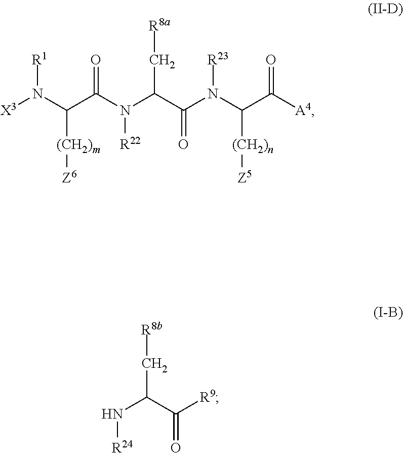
[R1]N([X3])C(C(N([R22])C(C(=O)N([R23])C(C([A4])=O)[(CH2)n][Z5])C[R8a])=O)[(CH2)m][Z6].N([R24])C(C(=O)[R9])C[R8b]
